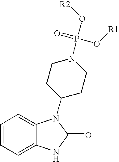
C1=CC=C2C(=C1)N(C1CCN(P(O[R2])(=O)O[R1])CC1)C(=O)N2
